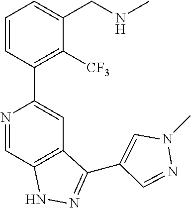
N1=CC2=C(C=C1C1=C([CF3])C(CNC)=CC=C1)C(C1=CN(C)N=C1)=NN2
